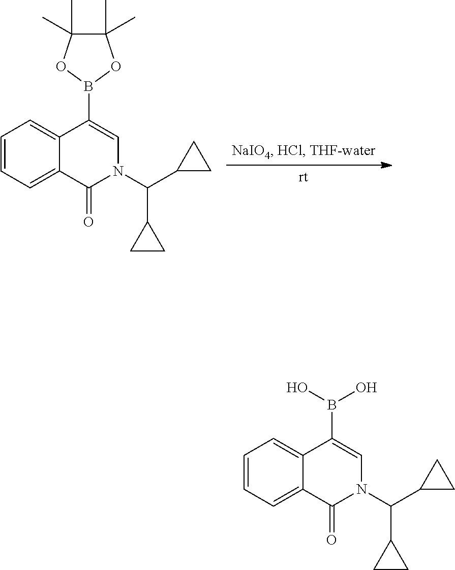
C1=CC=C2C(=C1)C(B1OC(C)(C)C(C)(C)O1)=CN(C(C1CC1)C1CC1)C2=O.C1=CC=C2C(=C1)C(B(O)O)=CN(C(C1CC1)C1CC1)C2=O
